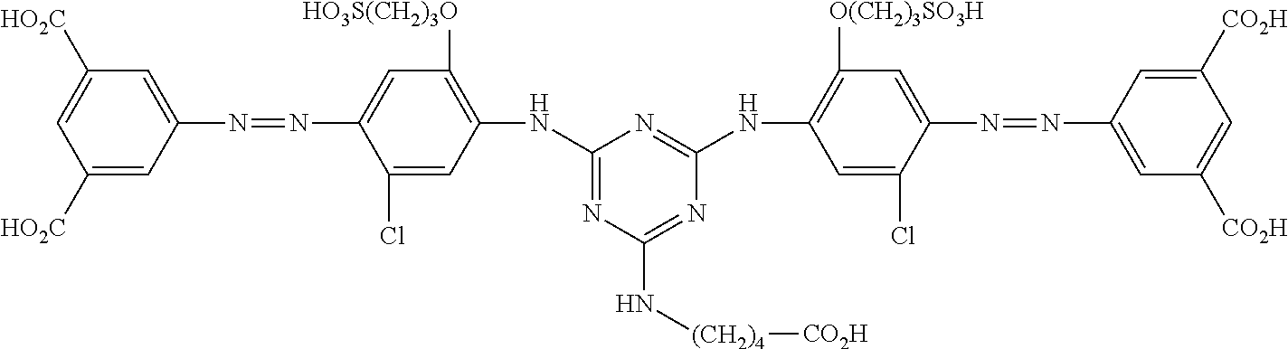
C1([HO2C])=CC(N=NC2=CC([HO3S(CH2)3O])=C(NC3=NC(N[(CH2)4][CO2H])=NC(NC4=C([O(CH2)3SO3H])C=C(N=NC5=CC([CO2H])=CC([CO2H])=C5)C(Cl)=C4)=N3)C=C2Cl)=CC([HO2C])=C1
